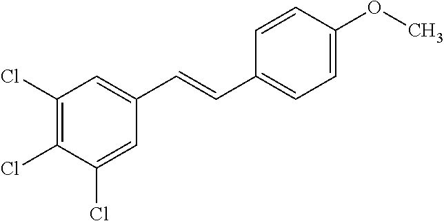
C(C1=CC(Cl)=C(Cl)C(Cl)=C1)=CC1=CC=C(OC)C=C1
